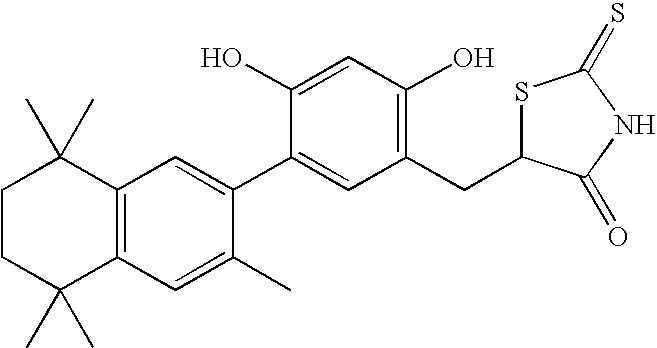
C1CC(C)(C)C2=C(C1(C)C)C=C(C1=CC(CC3SC(=S)NC3=O)=C(O)C=C1O)C(C)=C2
